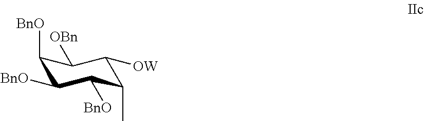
C1([BnO])C([BnO])C([BnO])C(C)C([OW])C1[OBn]
